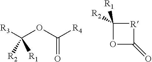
C(OC([R4])=O)([R3])([R2])[R1].C1([R1])([R2])OC(=O)[R]1
